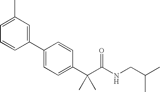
C1(C2=CC=C(C(C(NCC(C)C)=O)(C)C)C=C2)=CC(C)=CC=C1
